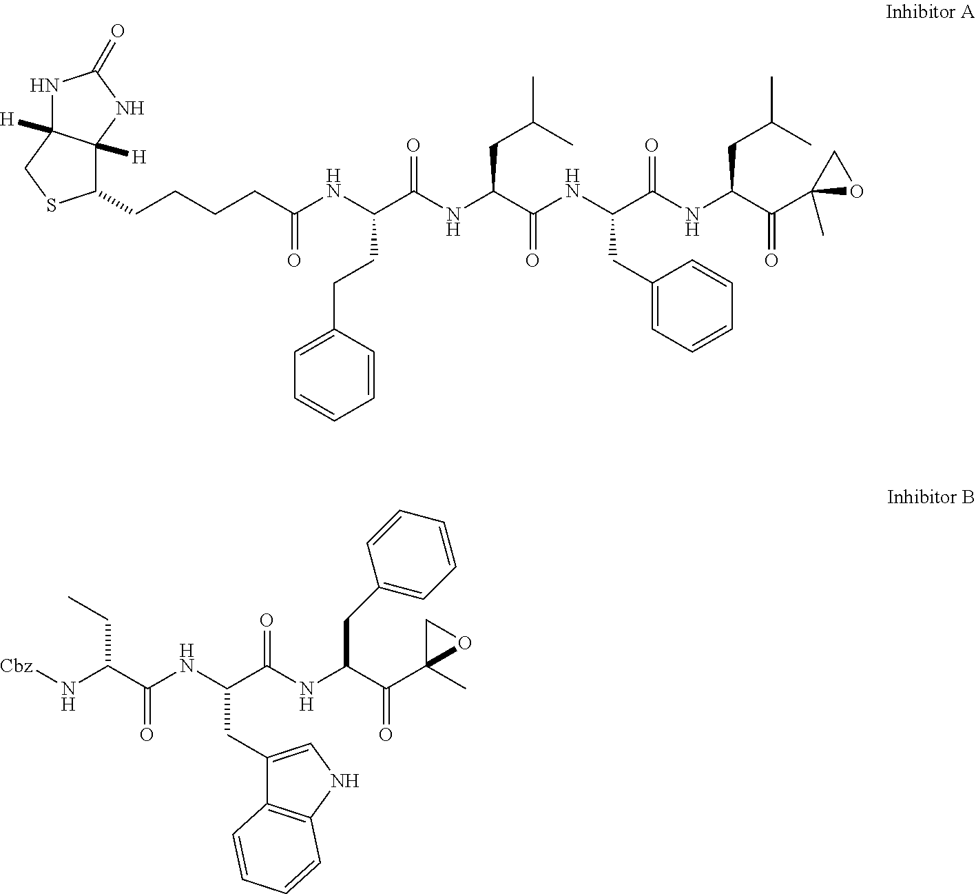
C1=CC(CCC(C(NC(C(NC(C(NC(CC(C)C)C(C2(C)OC2)=O)=O)CC2=CC=CC=C2)=O)CC(C)C)=O)NC(CCCCC2C3([H])C([H])(CS2)NC(=O)N3)=O)=CC=C1.C1(CC(NC(C(N[Cbz])CC)=O)C(NC(C(C2(C)OC2)=O)CC2=CC=CC=C2)=O)=CNC2=C1C=CC=C2
